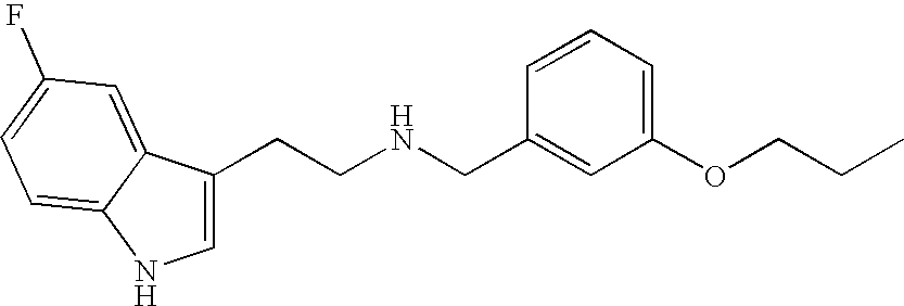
C1=C(CCNCC2=CC(OCCC)=CC=C2)C2=CC(F)=CC=C2N1
